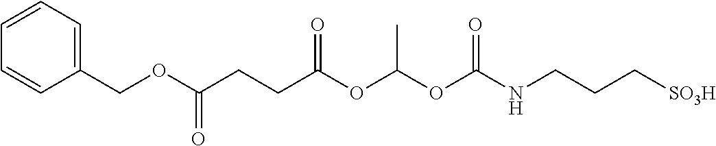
O(C(CCC(OC(OC(NCCC[SO3H])=O)C)=O)=O)CC1=CC=CC=C1
